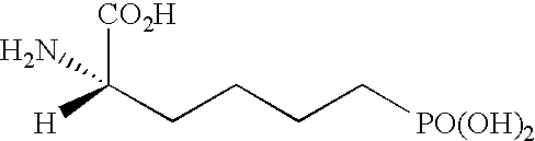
C(CCCC[PO(OH)2])([CO2H])(N)[H]
